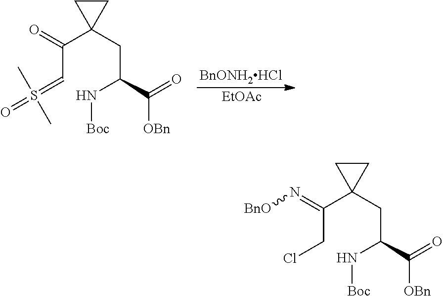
C(C=S(=O)(C)C)(C1(CC(N[Boc])C(=O)[OBn])CC1)=O.[BnONH2HCl].[EtOAc].C(CCl)(C1(CC(N[Boc])C(=O)[OBn])CC1)=N[BnO]
